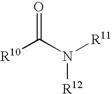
[R10]C(N([R11])[R12])=O
